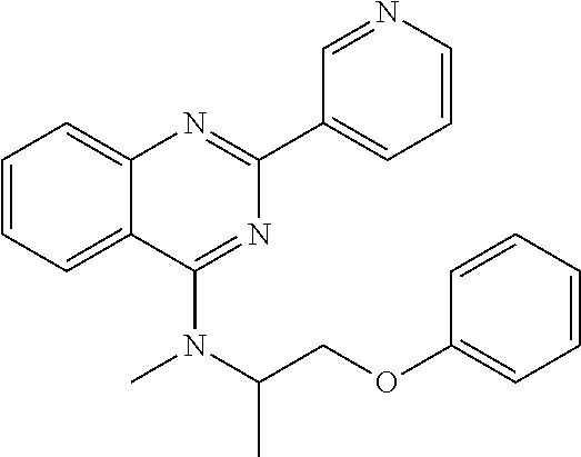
C1=CC=C2C(=C1)N=C(C1=CC=CN=C1)N=C2N(C(COC1=CC=CC=C1)C)C
